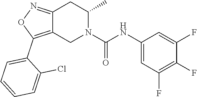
C12=C(C3=CC=CC=C3Cl)ON=C1CC(C)N(C(NC1=CC(F)=C(F)C(F)=C1)=O)C2
